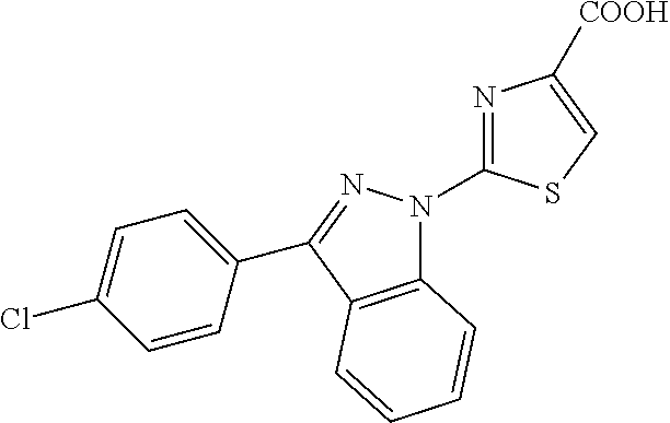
C12=C(C(C3=CC=C(Cl)C=C3)=NN1C1=NC([COOH])=CS1)C=CC=C2
